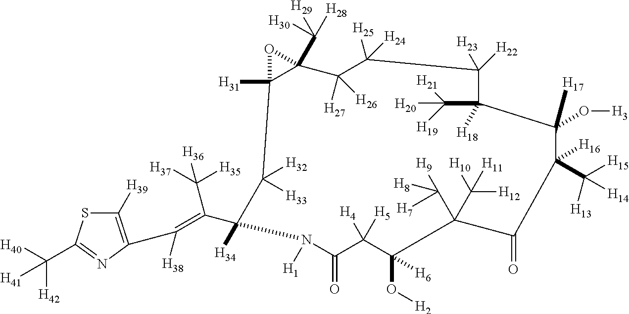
C1([H39])=C(C([H38])=C(C([H36])([H35])[H37])C2([H34])C([H32])([H33])C3([H31])OC3(C([H30])([H28])[H29])C([H27])([H26])C([H25])([H24])C([H23])([H22])C(C([H20])([H19])[H21])([H18])C([H17])(O[H3])C([H16])(C([H15])([H13])[H14])C(=O)C(C([H9])([H7])[H8])(C([H12])([H11])[H10])C(O[H2])([H6])C([H4])([H5])C(=O)N2[H1])N=C(C([H42])([H41])[H40])S1
